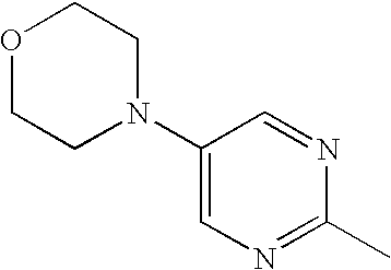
O1CCN(C2=CN=C(C)N=C2)CC1
